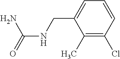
C1(C)=C(Cl)C=CC=C1CNC(N)=O
